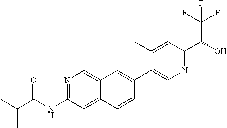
N1=C(NC(C(C)C)=O)C=C2C(=C1)C=C(C1=CN=C(C(C(F)(F)F)O)C=C1C)C=C2
